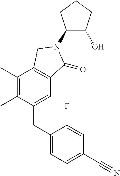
C1(CC2=CC=C(C#N)C=C2F)=CC2=C(C(C)=C1C)CN(C1C(O)CCC1)C2=O
